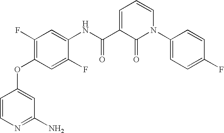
C1(F)=C(OC2=CC(N)=NC=C2)C=C(F)C(NC(=O)C2=CC=CN(C3=CC=C(F)C=C3)C2=O)=C1
